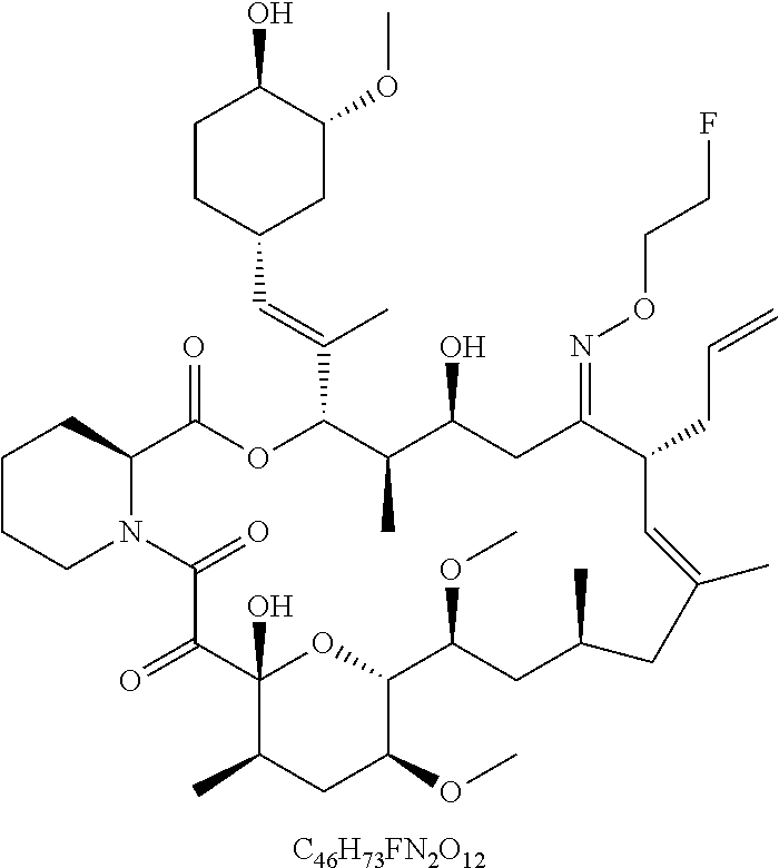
C1CCN2C(C1)C(=O)OC(C(=CC1CC(OC)C(O)CC1)C)C(C)C(O)CC(=NOCCF)C(CC=C)C=C(C)CC(C)CC(OC)C1OC(O)(C(=O)C2=O)C(C)CC1OC.[C46H73FN2O12]
